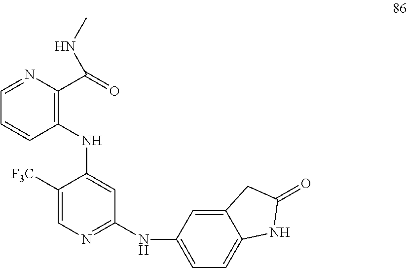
C1([F3C])=CN=C(NC2=CC=C3C(=C2)CC(=O)N3)C=C1NC1=C(C(=O)NC)N=CC=C1
